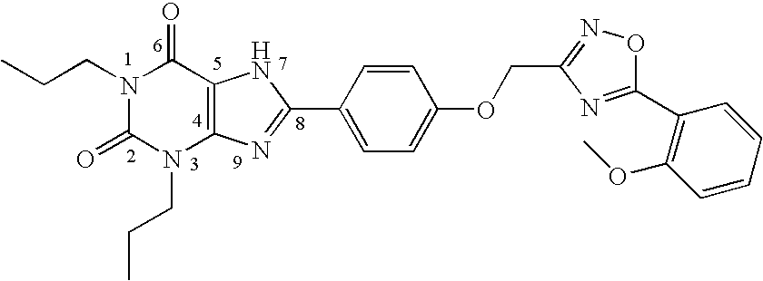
N1(CCC)C(=O)N(CCC)C2=C(C1=O)NC(C1=CC=C(OCC3=NOC(C4=C(OC)C=CC=C4)=N3)C=C1)=N2
